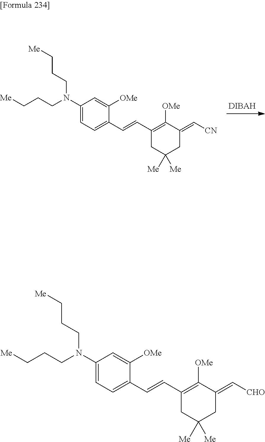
C1(N(CCC[Me])CCC[Me])=CC=C(C=CC2=C([OMe])C(=C[CN])CC([Me])([Me])C2)C([OMe])=C1.C1(N(CCC[Me])CCC[Me])=CC=C(C=CC2=C([OMe])C(=C[CHO])CC([Me])([Me])C2)C([OMe])=C1
